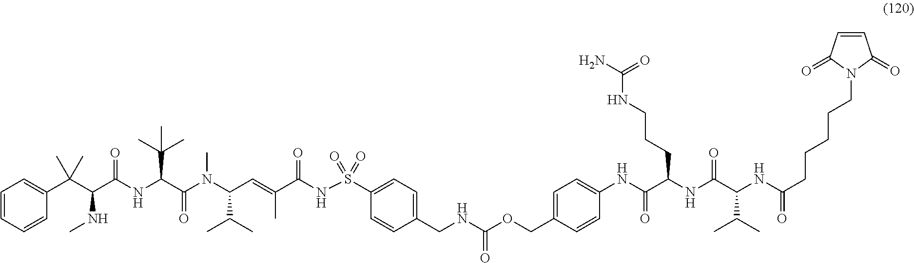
C1(C(C(C(NC(C(N(C(C=C(C(NS(=O)(=O)C2=CC=C(CNC(OCC3=CC=C(NC(C([NH]C(C(NC(CCCCCN4C(=O)C=CC4=O)=O)C(C)C)=O)CCCNC(N)=O)=O)C=C3)=O)C=C2)=O)C)C(C)C)C)=O)C(C)(C)C)=O)NC)(C)C)=CC=CC=C1
